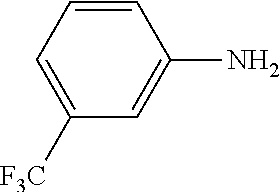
C1=CC=C([F3C])C=C1N
